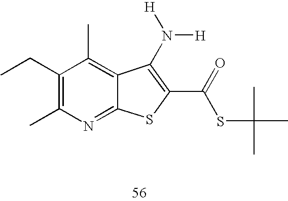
C1(CC)=C(C)N=C2C(=C1C)C(N([H])[H])=C(C(=O)SC(C)(C)C)S2
